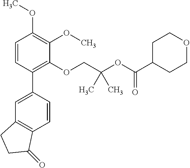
C1=CC(C2=CC3=C(C=C2)C(=O)CC3)=C(OCC(OC(C2CCOCC2)=O)(C)C)C(OC)=C1OC
